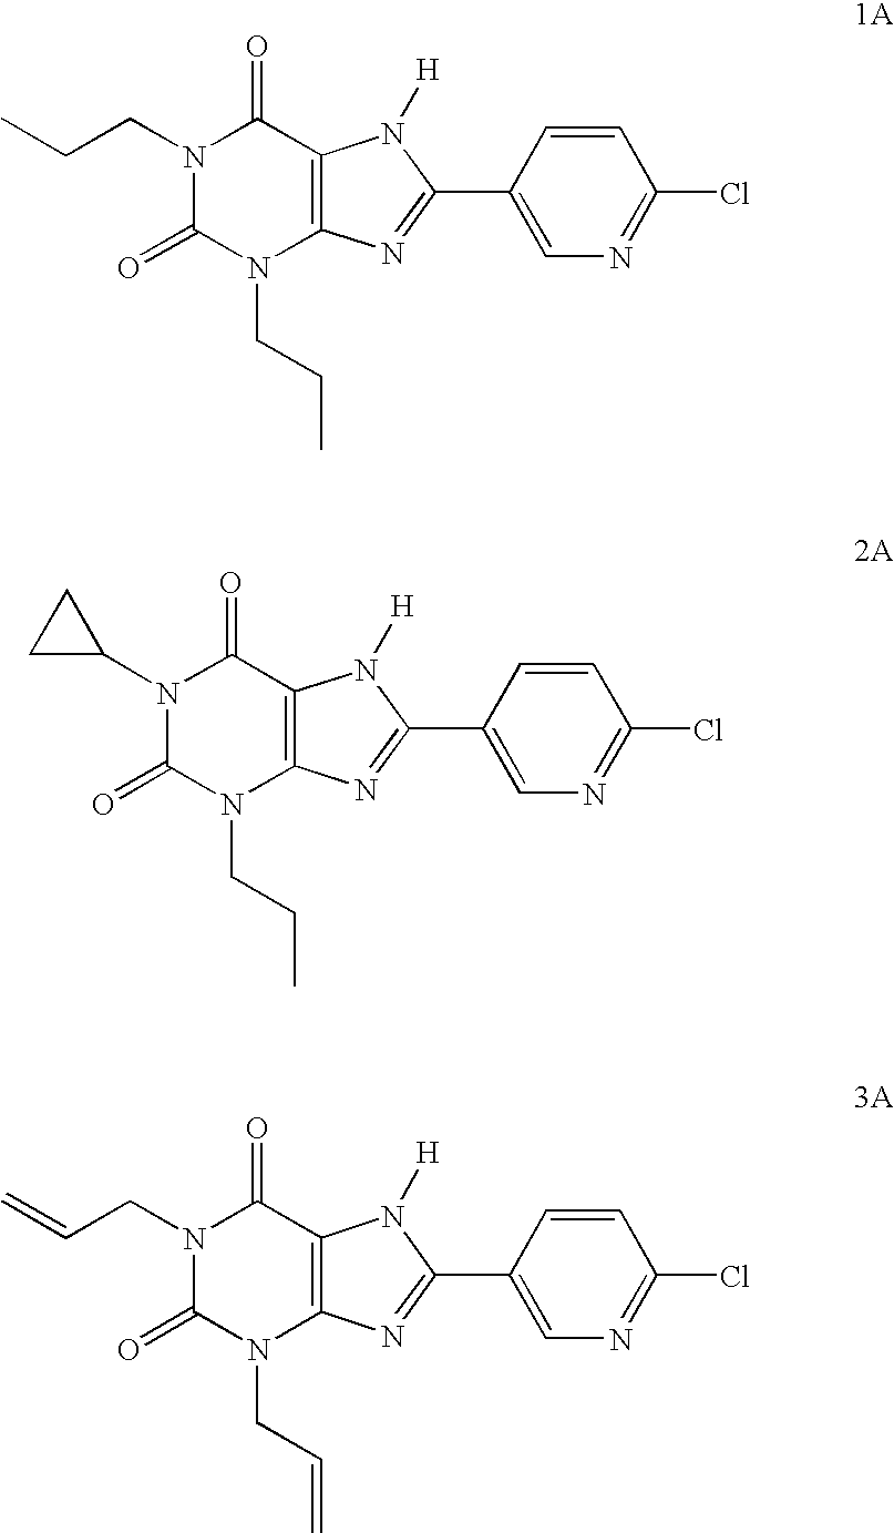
N1(CCC)C(=O)N(CCC)C2=C(C1=O)N([H])C(C1=CN=C(Cl)C=C1)=N2.N1(C2CC2)C(=O)N(CCC)C2=C(C1=O)N([H])C(C1=CN=C(Cl)C=C1)=N2.N1(CC=C)C(=O)N(CC=C)C2=C(C1=O)N([H])C(C1=CN=C(Cl)C=C1)=N2
